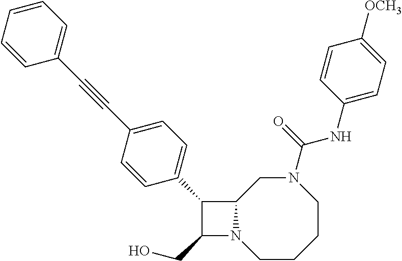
C1(CO)N2C(C1C1=CC=C(C#CC3=CC=CC=C3)C=C1)CN(C(NC1=CC=C([OCH3])C=C1)=O)CCCC2
